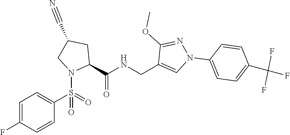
C1(C#N)CN(S(=O)(C2=CC=C(F)C=C2)=O)C(C(NCC2=CN(C3=CC=C(C(F)(F)F)C=C3)N=C2OC)=O)C1
